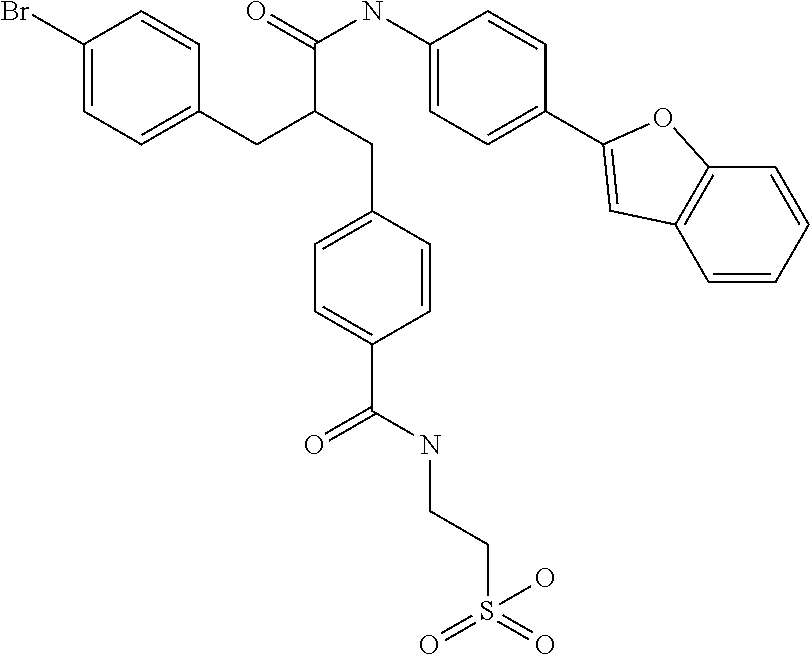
C1(Br)=CC=C(CC(CC2=CC=C(C(=O)NCCS(=O)(=O)O)C=C2)C(=O)NC2=CC=C(C3=CC4=C(C=CC=C4)O3)C=C2)C=C1
